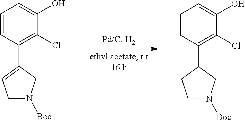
C1=CC(C2=CCN([Boc])C2)=C(Cl)C(O)=C1.C1=CC(C2CCN([Boc])C2)=C(Cl)C(O)=C1
